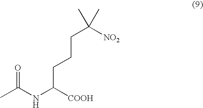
CC(=O)NC([COOH])CCCC([NO2])(C)C
